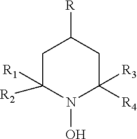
C1C([R1])([R2])N(O)C([R3])([R4])CC1[R]
